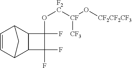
C1=CC2C3C(C1C2)C(O[F2C][CF](O[CF2CF2CF3])[CF3])(F)C3(F)F
